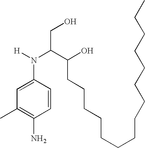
C1(C)=C(N)C=CC(N(C(C(O)CCCCCCCCCCCCCCC)CO)[H])=C1
